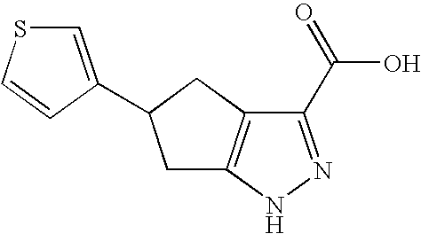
C1C2=C(CC1C1=CSC=C1)C(C(=O)O)=NN2
